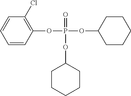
C1=CC(OP(=O)(OC2CCCCC2)OC2CCCCC2)=C(Cl)C=C1
